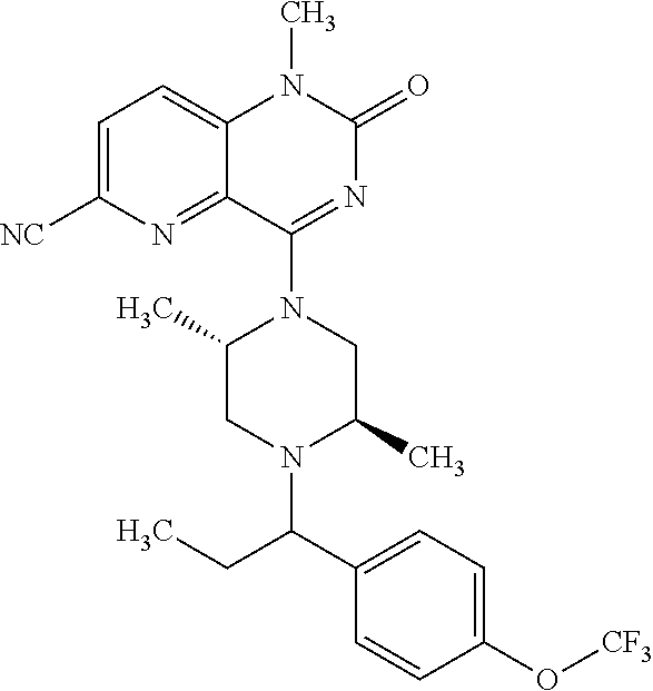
C1=C([NC])N=C2C(=C1)N(C)C(=O)N=C2N1C(C)CN(C(C2=CC=C(O[CF3])C=C2)CC)C(C)C1
